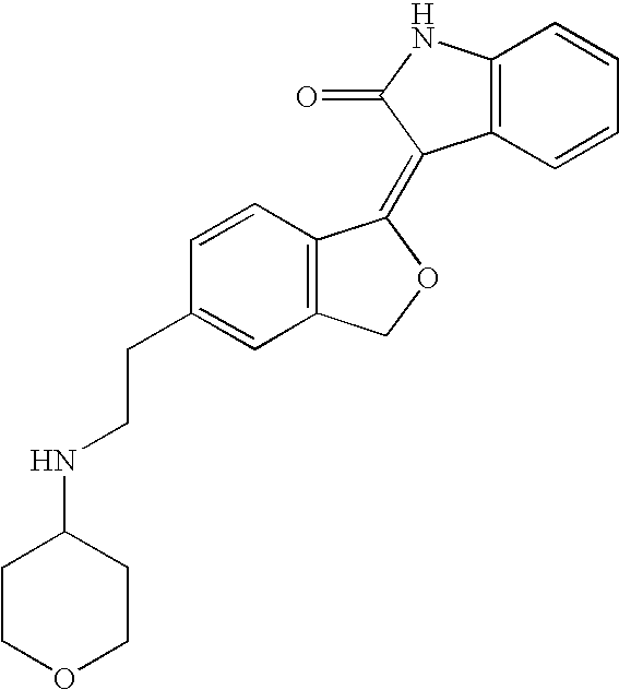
C1=CC(CCNC2CCOCC2)=CC2=C1C(=C1C3=C(NC1=O)C=CC=C3)OC2
